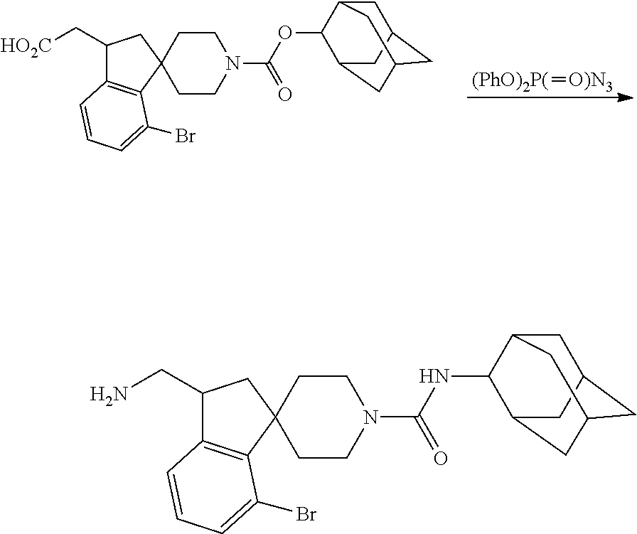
C1(C[HO2C])C2=C(C3(C1)CCN(C(OC1C4CC5CC(CC1C5)C4)=O)CC3)C(Br)=CC=C2.[(PhO)2P(]=[O)N3].C1(CN)C2=C(C3(C1)CCN(C(NC1C4CC5CC(CC1C5)C4)=O)CC3)C(Br)=CC=C2
